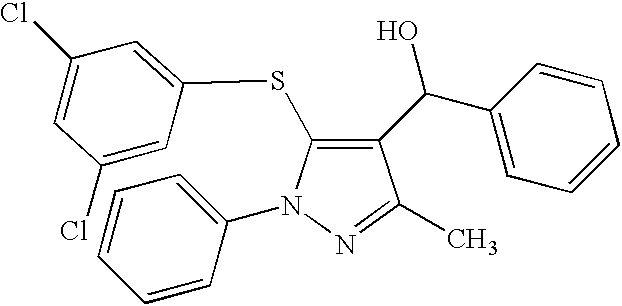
C1(SC2=CC(Cl)=CC(Cl)=C2)=C(C(C2=CC=CC=C2)O)C(C)=NN1C1=CC=CC=C1
